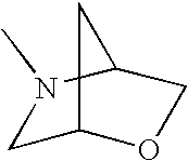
C1C2OCC(N1C)C2
